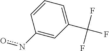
C1(no)=CC(C(F)(F)F)=CC=C1
